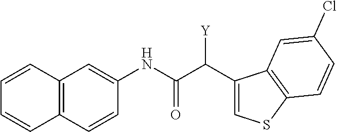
C12=C(C=CC(NC(C([Y])C3=CSC4=C3C=C(Cl)C=C4)=O)=C1)C=CC=C2
